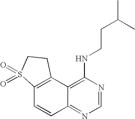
C12=C(C3=C(NCCC(C)C)N=CN=C3C=C1)CCS2(=O)=O
